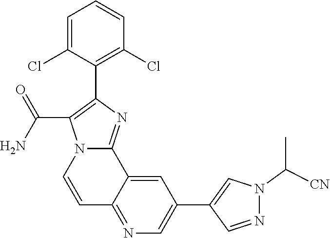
C1=C(Cl)C(C2=C(C(N)=O)N3C(=N2)C2=CC(C4=CN(C(C)[CN])N=C4)=CN=C2C=C3)=C(Cl)C=C1
